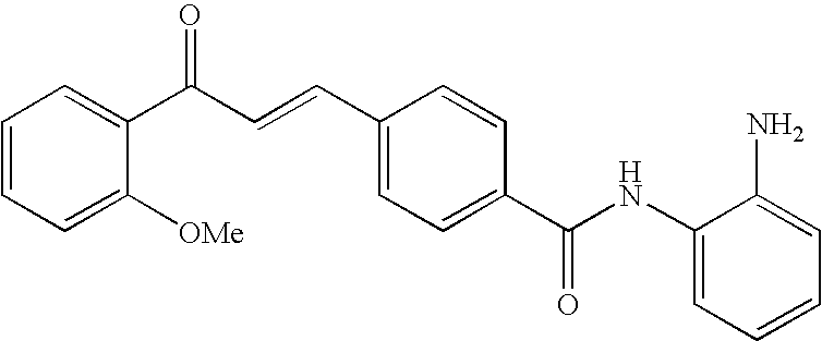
C1(NC(C2=CC=C(C=CC(C3=CC=CC=C3[OMe])=O)C=C2)=O)=CC=CC=C1N
